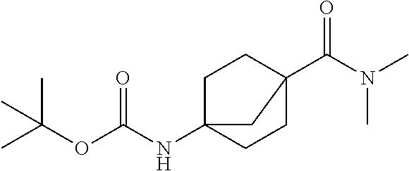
CC(OC(NC12CCC(C(N(C)C)=O)(CC1)C2)=O)(C)C
